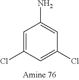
NC1=CC(Cl)=CC(Cl)=C1
